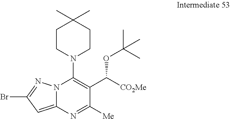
N12C(=CC(Br)=N1)N=C([Me])C(C([CO2Me])OC(C)(C)C)=C2N1CCC(C)(C)CC1
